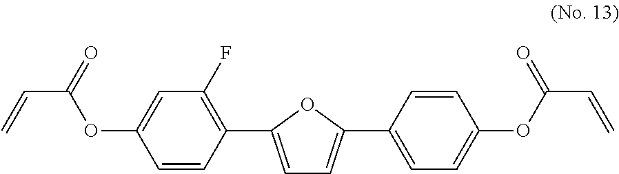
C(C(OC1=CC(F)=C(C2=CC=C(C3=CC=C(OC(C=C)=O)C=C3)O2)C=C1)=O)=C
